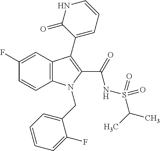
C1(F)=CC2=C(C=C1)N(CC1=CC=CC=C1F)C(C(NS(C(C)C)(=O)=O)=O)=C2C1=CC=CNC1=O
